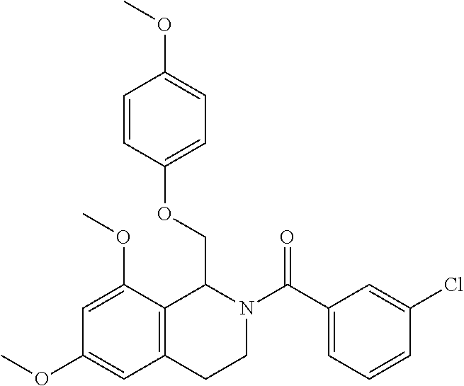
C1(C(N2CCC3=C(C2COC2=CC=C(OC)C=C2)C(OC)=CC(OC)=C3)=O)=CC=CC(Cl)=C1
